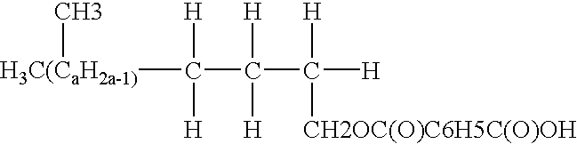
[H3C(CaH2a-1)](C(C(C([H])([H])[CH2OC(O)C6H5C(O)OH])([H])[H])([H])[H])C
